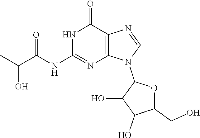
N1C(NC(C(C)O)=O)=NC2=C(C1=O)N=CN2C1C(O)C(O)C(CO)O1
